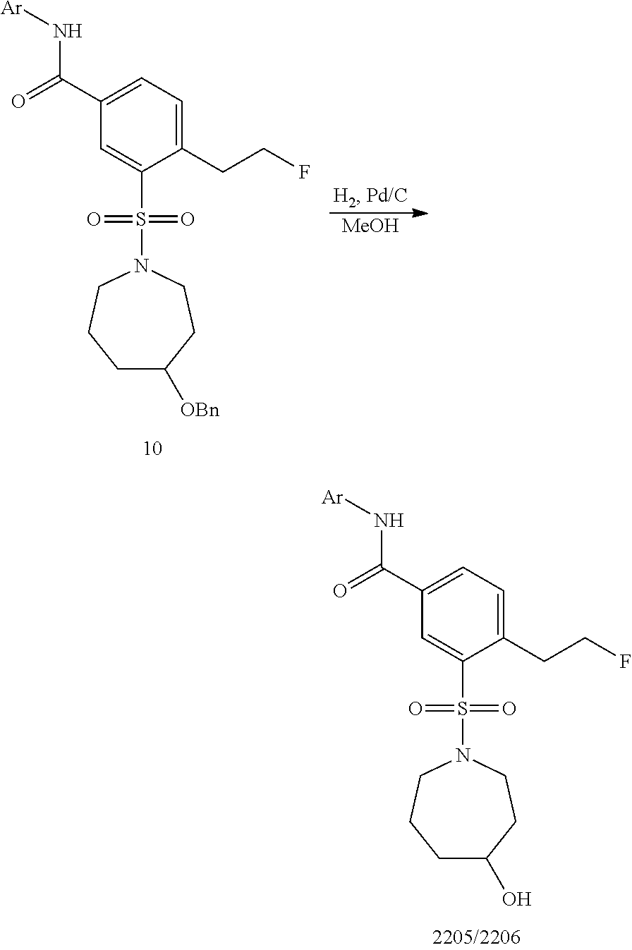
C1(CCF)=CC=C(C(N[Ar])=O)C=C1S(N1CCCC([OBn])CC1)(=O)=O.[MeOH].C1(CCF)=CC=C(C(N[Ar])=O)C=C1S(N1CCCC(O)CC1)(=O)=O
